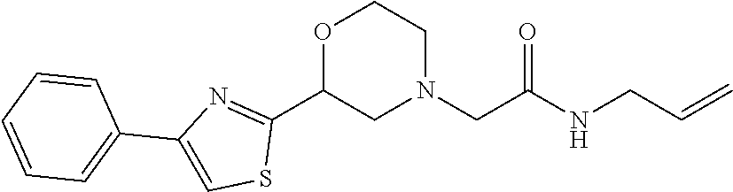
C1(C2CN(CC(NCC=C)=O)CCO2)=NC(C2=CC=CC=C2)=CS1
